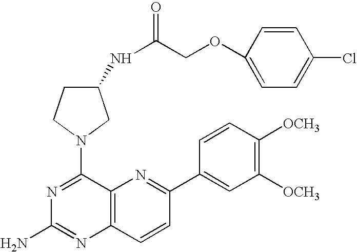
N1=C(N2CCC(NC(COC3=CC=C(Cl)C=C3)=O)C2)C2=C(N=C1N)C=CC(C1=CC([OCH3])=C([OCH3])C=C1)=N2
